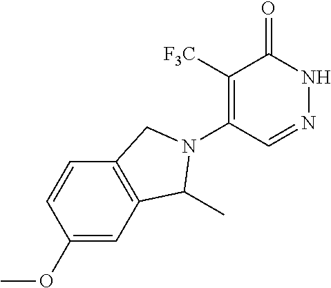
C1([F3C])=C(N2C(C)C3=C(C=CC(OC)=C3)C2)C=NNC1=O
